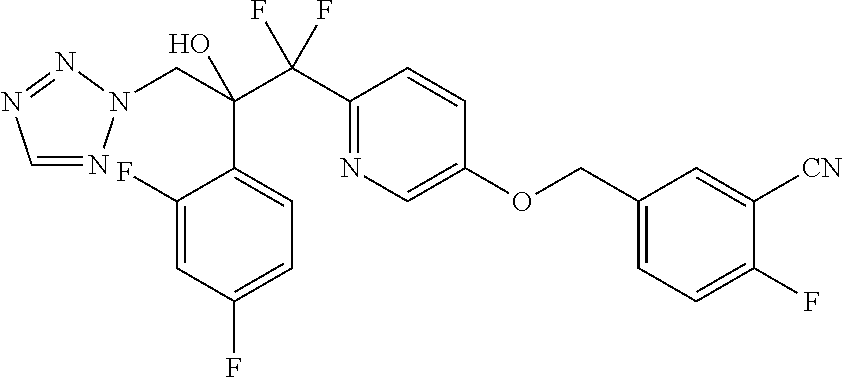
C1=NN(CC(C(C2=NC=C(OCC3=CC=C(F)C([CN])=C3)C=C2)(F)F)(O)C2=CC=C(F)C=C2F)N=N1
